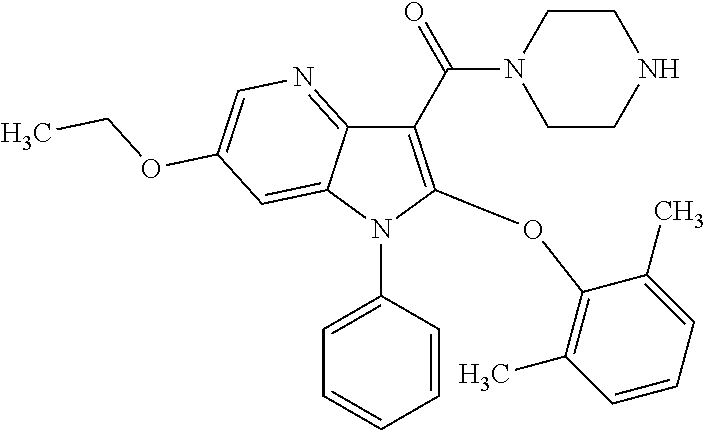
C1(C(=O)N2CCNCC2)=C(OC2=C(C)C=CC=C2C)N(C2=CC=CC=C2)C2=CC(OCC)=CN=C12
